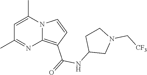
C1=C(C)N2C(=C(C(=O)NC3CN(C[CF3])CC3)C=C2)N=C1C
